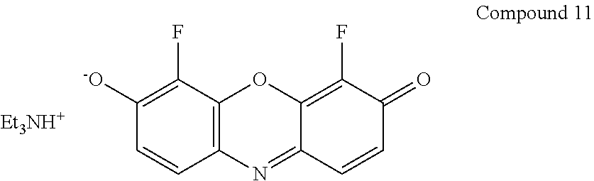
C1([-O])=C(F)C2=C(C=C1)N=C1C(=C(F)C(=O)C=C1)O2.[Et3NH+]
